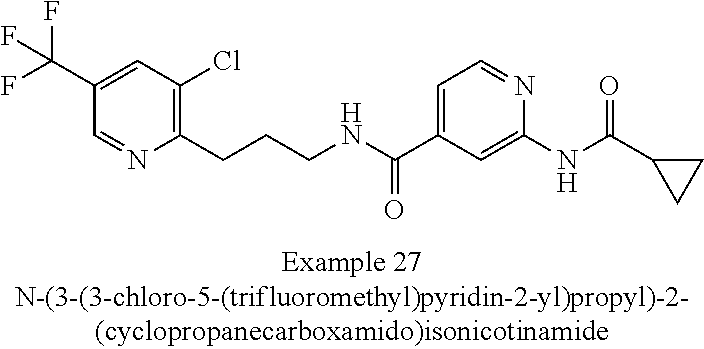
C1(C(F)(F)F)=CC(Cl)=C(CCCNC(C2=CC=NC(NC(=O)C3CC3)=C2)=O)N=C1
